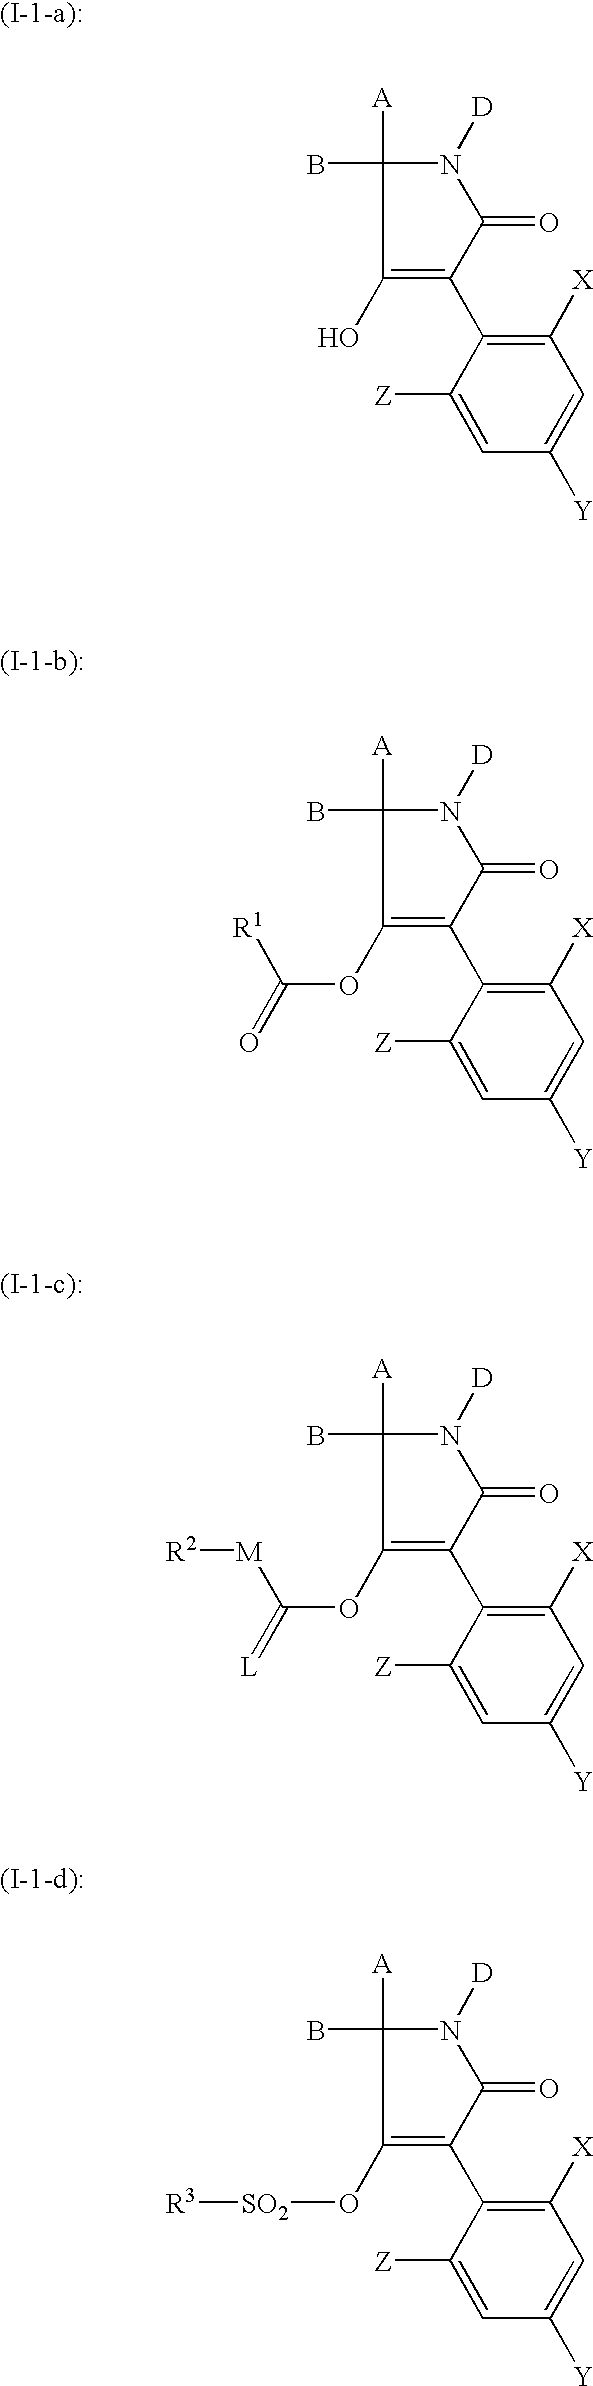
C1(B)([A])C(O)=C(C2=C([X])C=C([Y])C=C2[Z])C(=O)N1[D].C1(B)([A])C(OC([R1])=O)=C(C2=C([X])C=C([Y])C=C2[Z])C(=O)N1[D].C1(B)([A])C(OC([M][R2])=[L])=C(C2=C([X])C=C([Y])C=C2[Z])C(=O)N1[D].C1(B)([A])C(O[SO2][R3])=C(C2=C([X])C=C([Y])C=C2[Z])C(=O)N1[D]
